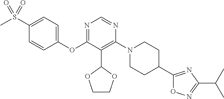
C1(OC2=NC=NC(N3CCC(C4=NC(C(C)C)=NO4)CC3)=C2C2OCCO2)=CC=C(S(C)(=O)=O)C=C1
